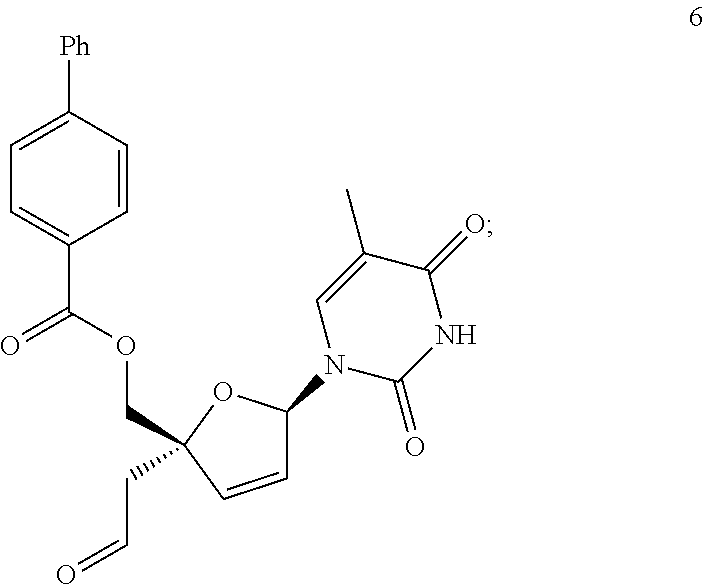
C(OC(C1=CC=C([Ph])C=C1)=O)C1(CC=O)OC(N2C=C(C)C(=O)NC2=O)C=C1
